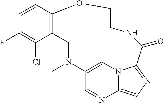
C1=CC2=C(C(Cl)=C1F)CN(C)C1=CN3C(=CN=C3C(=O)NCCO2)N=C1
